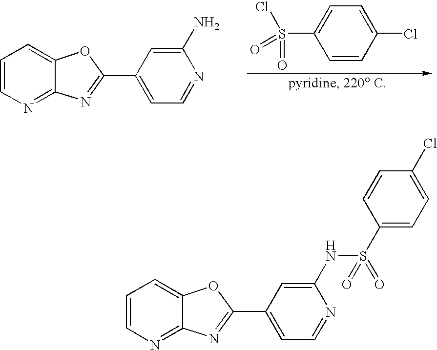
C1=CN=C2C(=C1)OC(C1=CC=NC(N)=C1)=N2.C1=CC(Cl)=CC=C1S(Cl)(=O)=O.C1=CN=C2C(=C1)OC(C1=CC=NC(NS(=O)(C3=CC=C(Cl)C=C3)=O)=C1)=N2
